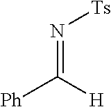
[Ph]C([H])=N[Ts]
